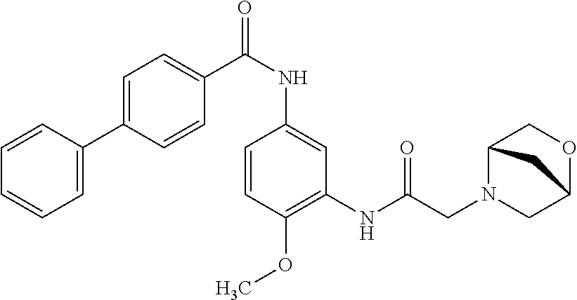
C1=CC(OC)=C(NC(CN2CC3OCC2C3)=O)C=C1NC(C1=CC=C(C2=CC=CC=C2)C=C1)=O
